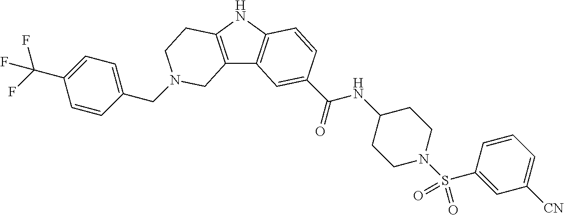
C1(CN2CCC3=C(C4=C(N3)C=CC(C(=O)NC3CCN(S(C5=CC([CN])=CC=C5)(=O)=O)CC3)=C4)C2)=CC=C(C(F)(F)F)C=C1
